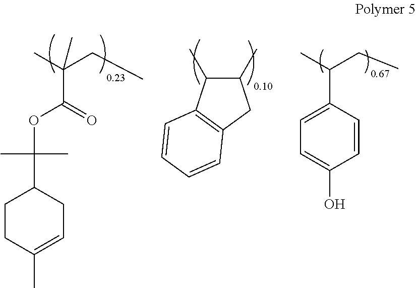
CC(CC)(C(=O)OC(C)(C)C1CCC(C)=CC1)C.C1(C)C(C)C2=C(C1)C=CC=C2.CC(CC)C1=CC=C(O)C=C1
